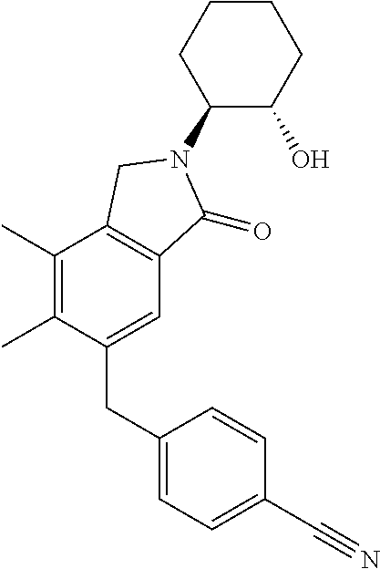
C1(C)=C(C)C(CC2=CC=C(C#N)C=C2)=CC2=C1CN(C1C(O)CCCC1)C2=O
